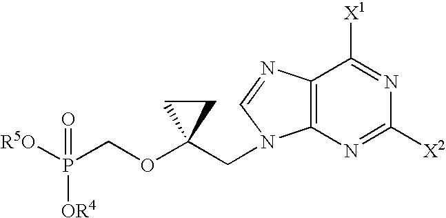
[OR5]P(COC1(CN2C3=C(C([X1])=NC([X2])=N3)N=C2)CC1)([OR4])=O
